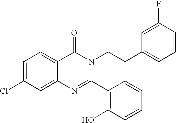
C1=C(Cl)C=C2C(=C1)C(=O)N(CCC1=CC=CC(F)=C1)C(C1=C(O)C=CC=C1)=N2
